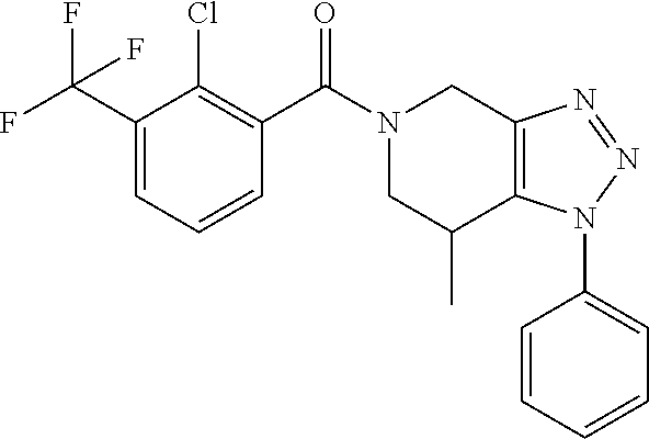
C1(C(F)(F)F)=CC=CC(C(N2CC(C)C3=C(C2)N=NN3C2=CC=CC=C2)=O)=C1Cl
